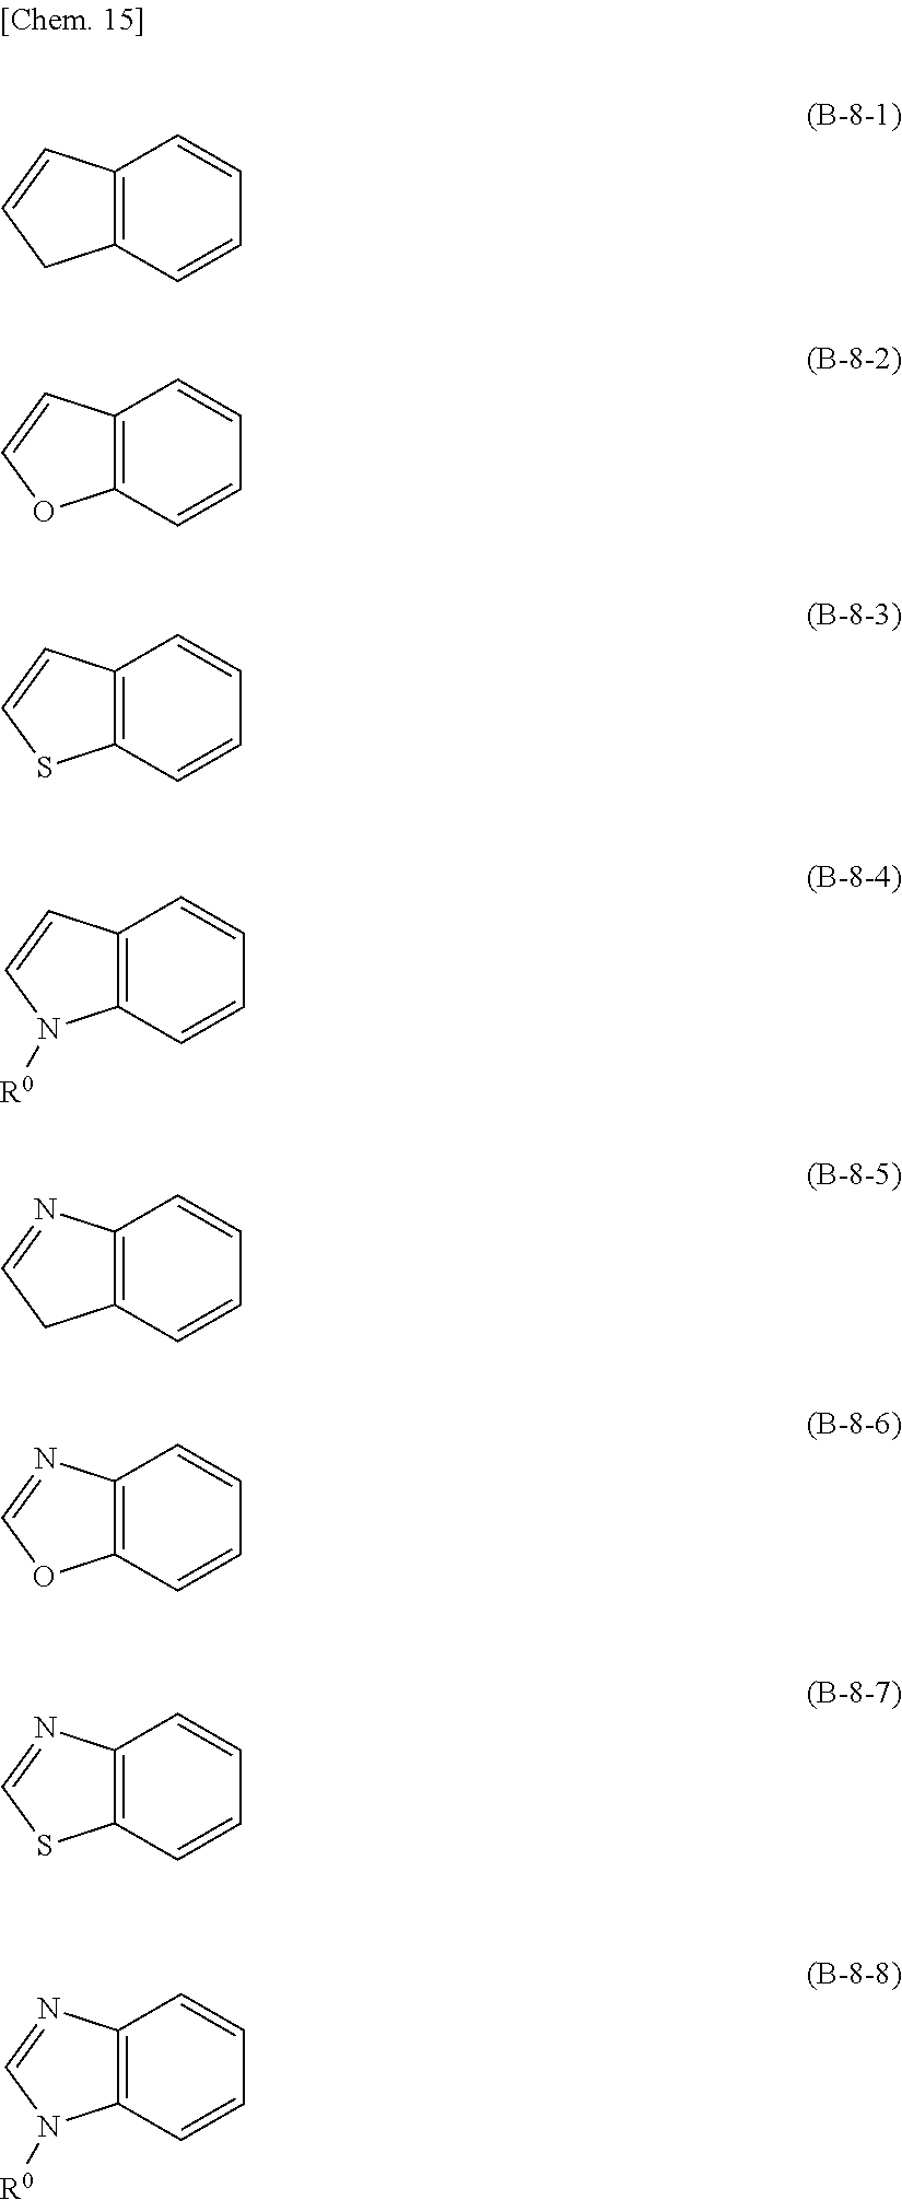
C12=C(C=CC1)C=CC=C2.C12=C(C=CO1)C=CC=C2.C12=C(C=CS1)C=CC=C2.C12=C(C=CN1[R0])C=CC=C2.C12=C(N=CC1)C=CC=C2.C12=C(N=CO1)C=CC=C2.C12=C(N=CS1)C=CC=C2.C12=C(N=CN1[R0])C=CC=C2
